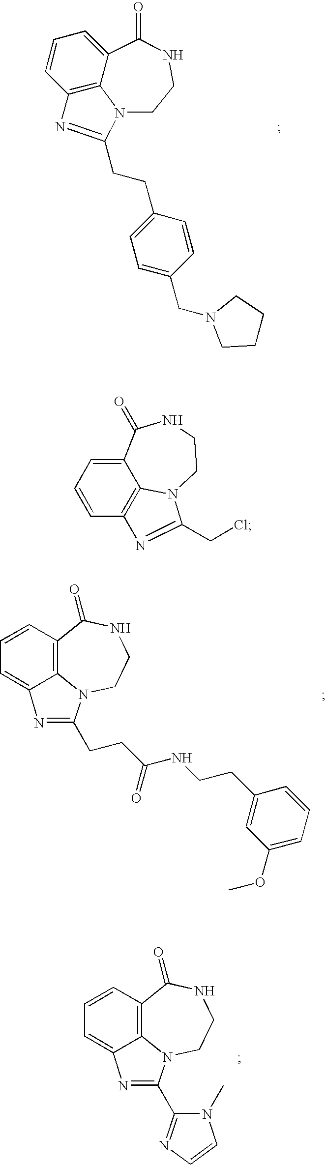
C1=CC2=C3C(=C1)C(=O)NCCN3C(CCC1=CC=C(CN3CCCC3)C=C1)=N2.C12=C3C=CC=C1N=C(C1=NC=CN1C)N2CCNC3=O.C12=C3C=CC=C1N=C(CCC(NCCC1=CC(OC)=CC=C1)=O)N2CCNC3=O.C12=CC=CC3=C1N(CCNC2=O)C(CCl)=N3
